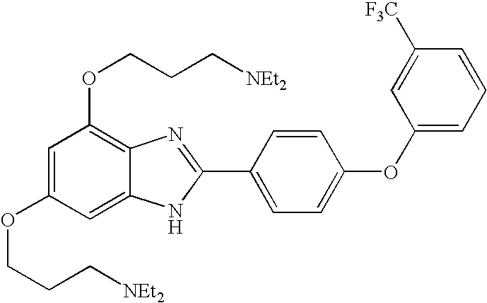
C1=C(OCCC[NEt2])C=C2C(=C1OCCC[NEt2])N=C(C1=CC=C(OC3=CC=CC([F3C])=C3)C=C1)N2
